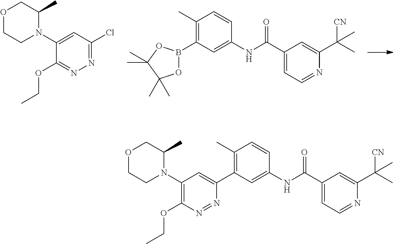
C1(N2C(C)COCC2)=CC(Cl)=NN=C1OCC.C1(B2OC(C)(C)C(C)(C)O2)=C(C)C=CC(NC(C2=CC=NC(C([CN])(C)C)=C2)=O)=C1.C1(N2C(C)COCC2)=C(OCC)N=NC(C2=C(C)C=CC(NC(C3=CC=NC(C([CN])(C)C)=C3)=O)=C2)=C1
